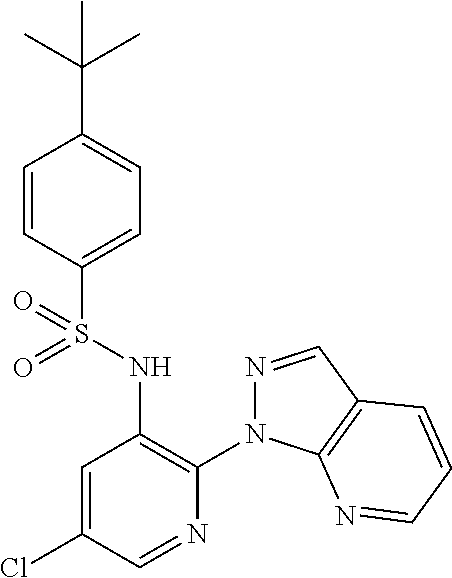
C1=CC(S(NC2=C(N3N=CC4=C3N=CC=C4)N=CC(Cl)=C2)(=O)=O)=CC=C1C(C)(C)C
